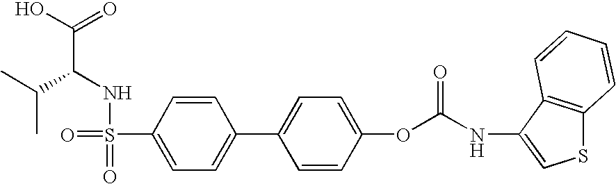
C(C(NS(=O)(=O)C1=CC=C(C2=CC=C(OC(NC3=CSC4=C3C=CC=C4)=O)C=C2)C=C1)C(C)C)(O)=O
